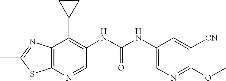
C12=C(N=CC(NC(NC3=CN=C(OC)C([CN])=C3)=O)=C1C1CC1)SC(C)=N2
